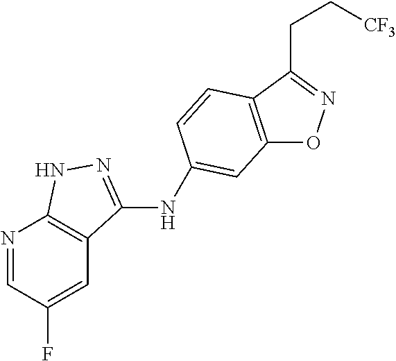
C12=C(C=CC(NC3=NNC4=C3C=C(F)C=N4)=C1)C(CC[CF3])=NO2
